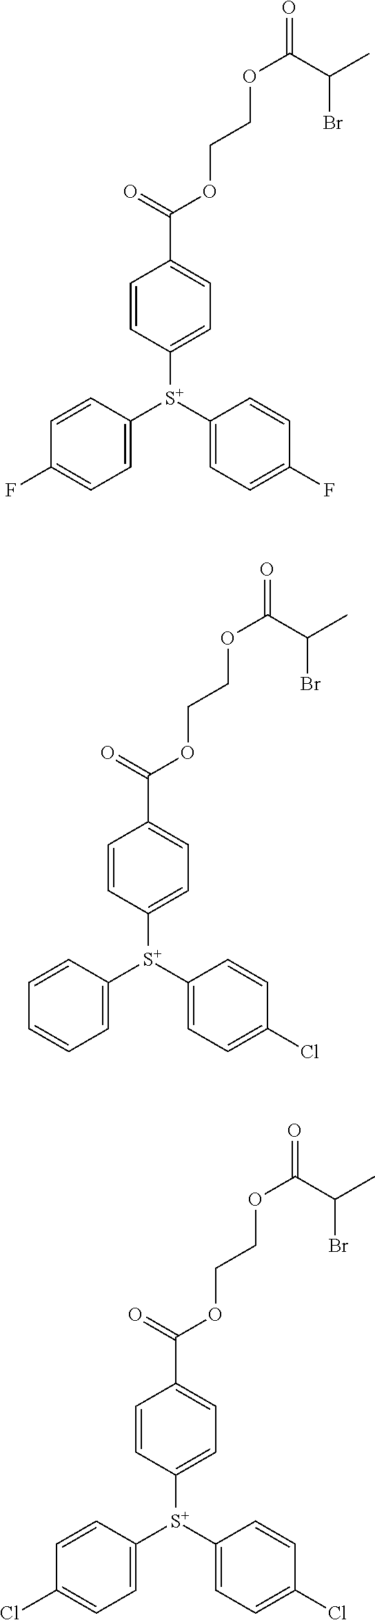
C1=CC([S+](C2=CC=C(F)C=C2)C2=CC=C(F)C=C2)=CC=C1C(OCCOC(C(Br)C)=O)=O.C1=CC([S+](C2=CC=C(Cl)C=C2)C2=CC=CC=C2)=CC=C1C(OCCOC(C(Br)C)=O)=O.C1=CC([S+](C2=CC=C(Cl)C=C2)C2=CC=C(Cl)C=C2)=CC=C1C(OCCOC(C(Br)C)=O)=O
